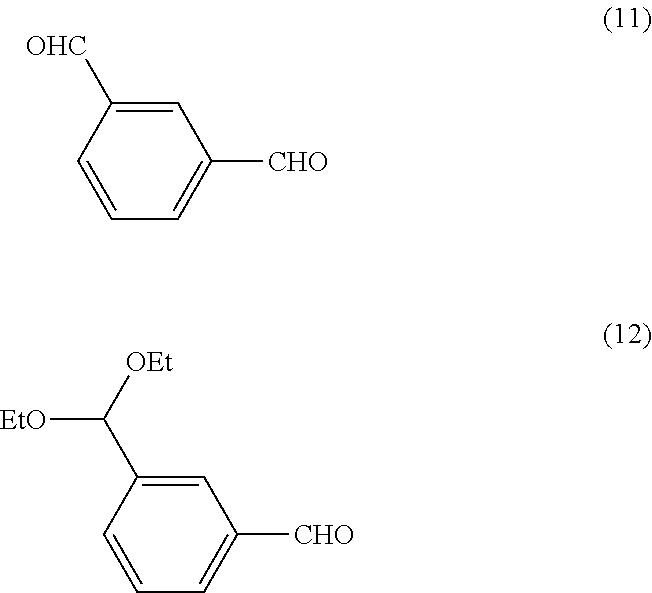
C1=C([OHC])C=CC=C1[CHO].C1=C(C([OEt])[EtO])C=CC=C1[CHO]
